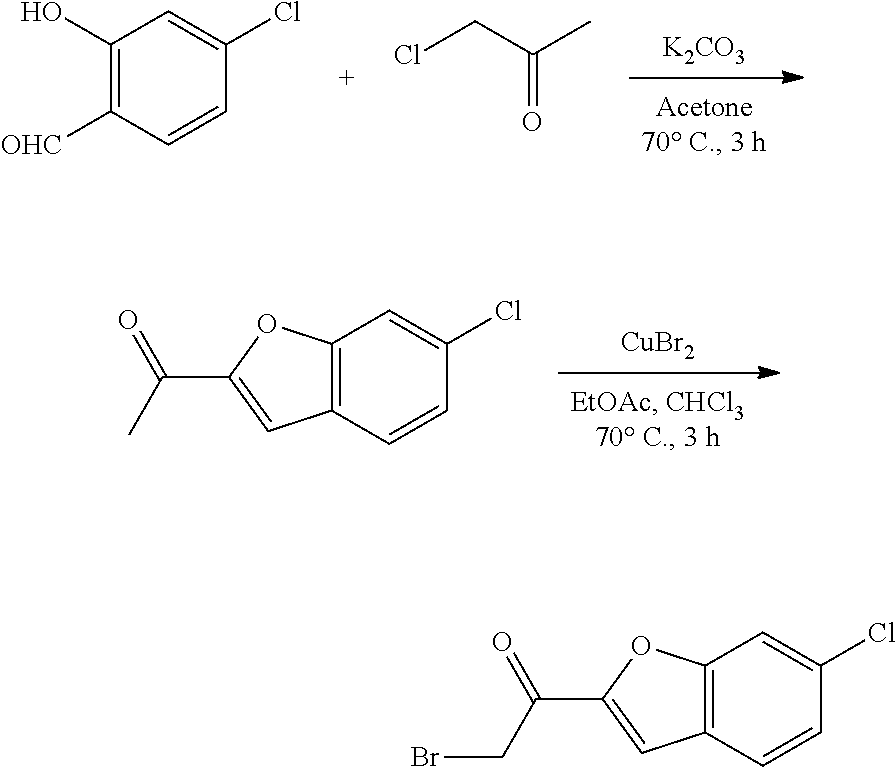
[K2CO3].C1(O)=C([OHC])C=CC(Cl)=C1.ClCC(=O)C.[CuBr2].C12=C(C=CC(Cl)=C1)C=C(C(=O)C)O2.C12=C(C=CC(Cl)=C1)C=C(C(=O)CBr)O2
